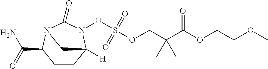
C1CC2([H])N(OS(OCC(C(OCCOC)=O)(C)C)(=O)=O)C(=O)N(C1C(=O)N)C2
